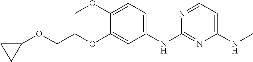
C1(OC)=CC=C(NC2=NC(NC)=CC=N2)C=C1OCCOC1CC1
